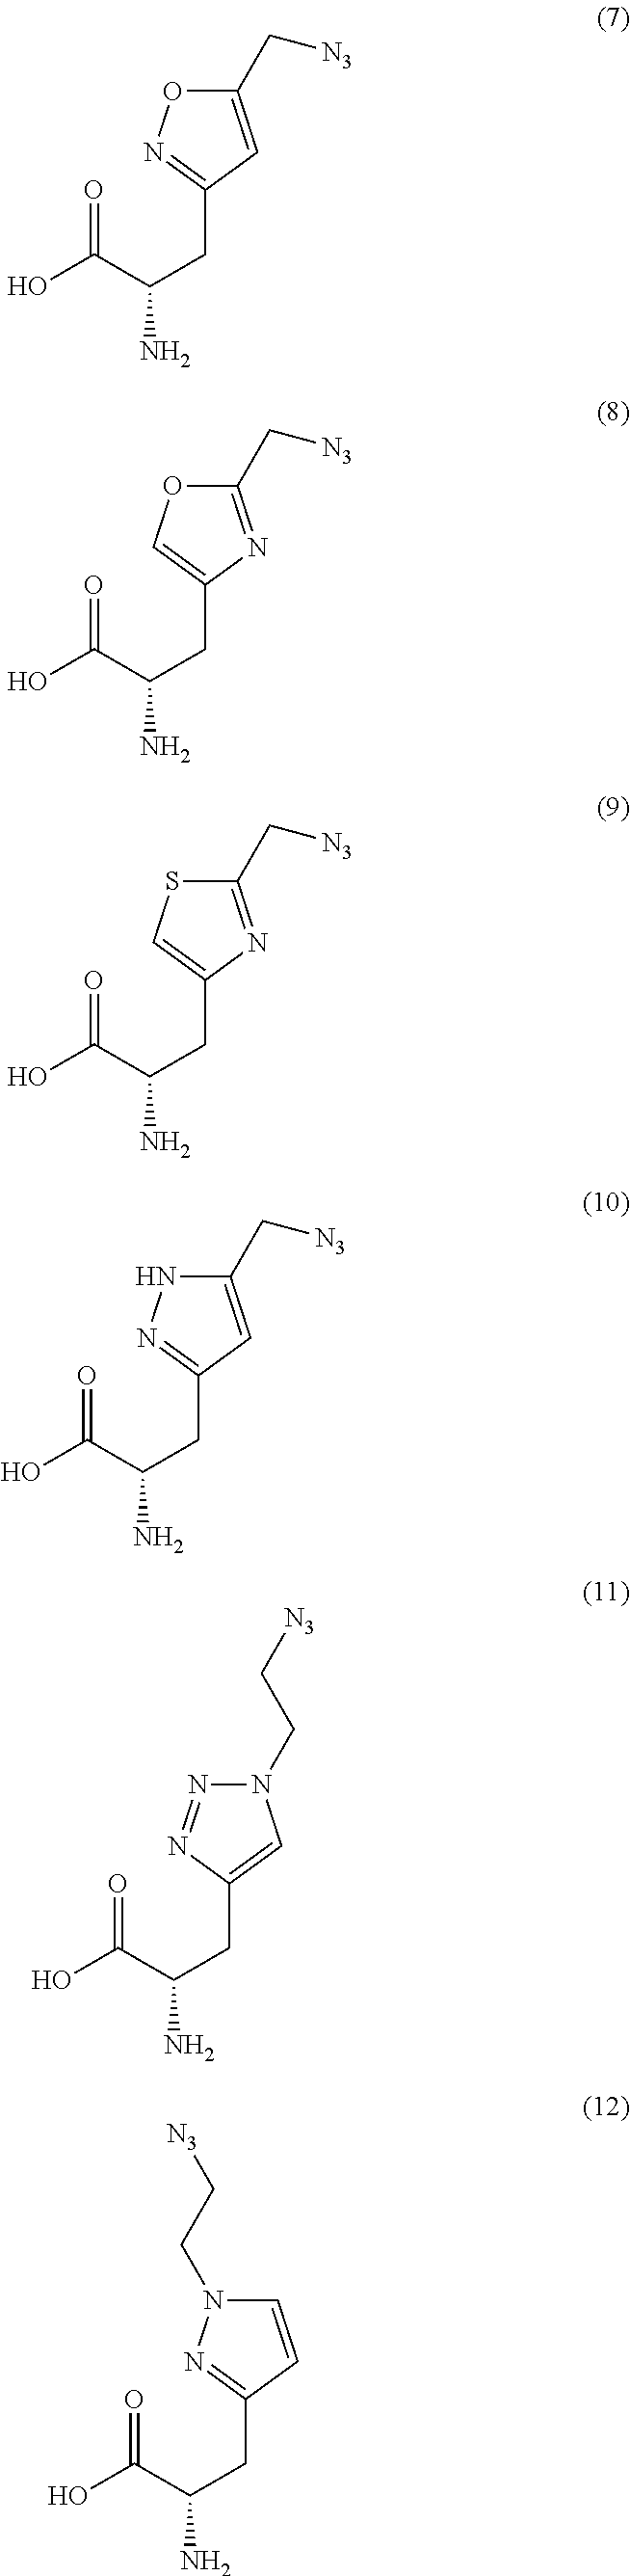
C(C(C(O)=O)N)C1=NOC(C[N3])=C1.C(C(C(O)=O)N)C1=COC(C[N3])=N1.C(C(C(O)=O)N)C1=CSC(C[N3])=N1.C(C(C(O)=O)N)C1=NNC(C[N3])=C1.C(C(C(O)=O)N)C1=CN(CC[N3])N=N1.C(C(C(O)=O)N)C1=NN(CC[N3])C=C1
